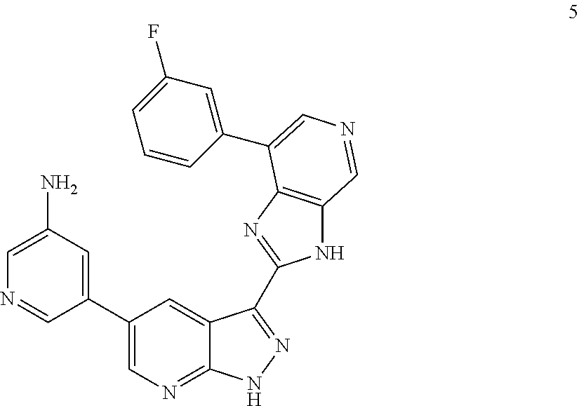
C1(C2=CN=C3C(=C2)C(C2=NC4=C(N2)C=NC=C4C2=CC(F)=CC=C2)=NN3)=CC(N)=CN=C1
